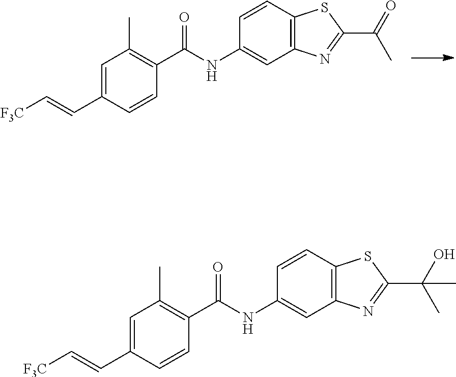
C1=CC(C(NC2=CC3=C(C=C2)SC(C(=O)C)=N3)=O)=C(C)C=C1C=C[F3C].C1=CC(C(NC2=CC3=C(C=C2)SC(C(O)(C)C)=N3)=O)=C(C)C=C1C=C[F3C]
